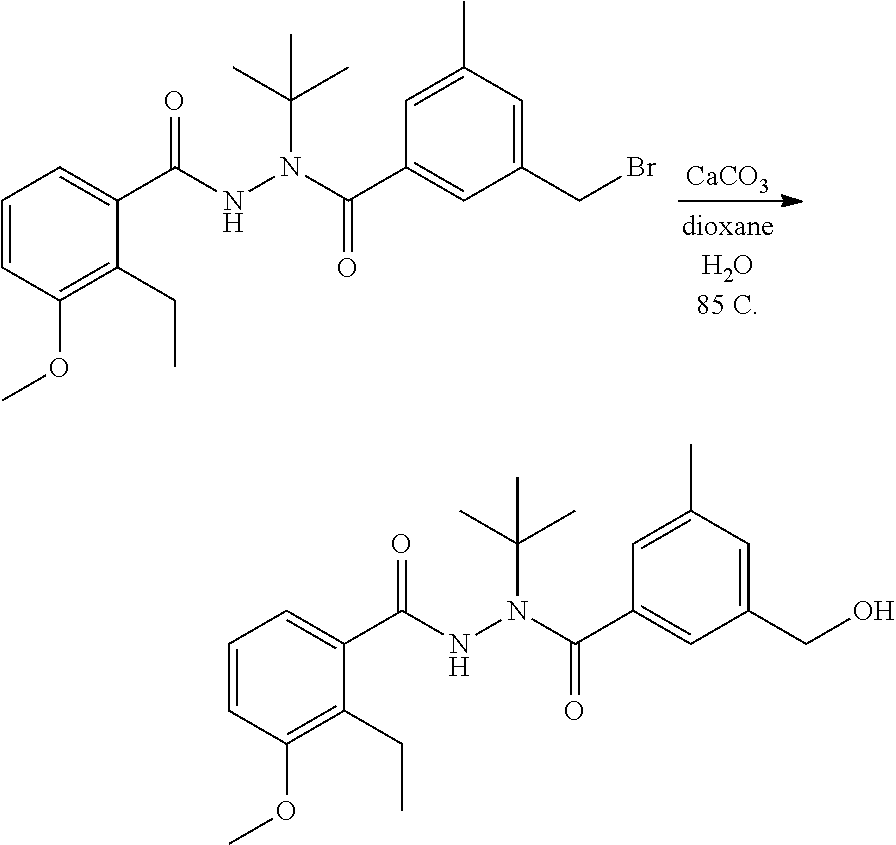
[CaCO3].C1=CC(OC)=C(CC)C(C(NN(C(=O)C2=CC(CBr)=CC(C)=C2)C(C)(C)C)=O)=C1.C1=CC(OC)=C(CC)C(C(NN(C(=O)C2=CC(CO)=CC(C)=C2)C(C)(C)C)=O)=C1
